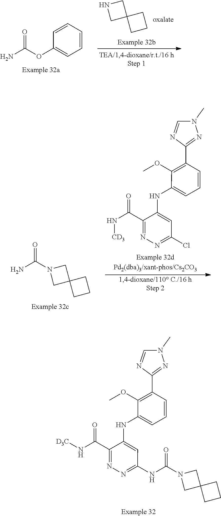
NC(OC1=CC=CC=C1)=O.N1CC2(C1)CCC2.N(C(C1=NN=C(NC(N2CC3(C2)CCC3)=O)C=C1NC1=CC=CC(C2=NN(C)C=N2)=C1OC)=O)[D3C].NC(N1CC2(C1)CCC2)=O.N(C(C1=NN=C(Cl)C=C1NC1=CC=CC(C2=NN(C)C=N2)=C1OC)=O)[CD3]
